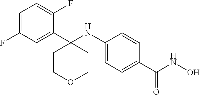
C1=C(F)C=C(C2(NC3=CC=C(C(NO)=O)C=C3)CCOCC2)C(F)=C1
